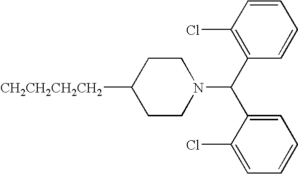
[CH2CH2CH2CH2]C1CCN(C(C2=C(Cl)C=CC=C2)C2=CC=CC=C2Cl)CC1
